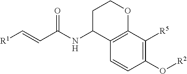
C1C(NC(C=C[R1])=O)C2=C(OC1)C([R5])=C(O[R2])C=C2
